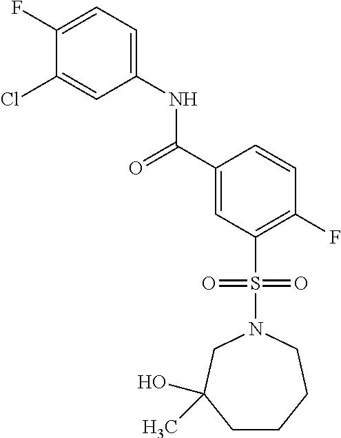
C1(F)=CC=C(NC(C2=CC(S(N3CC(O)(C)CCCC3)(=O)=O)=C(F)C=C2)=O)C=C1Cl
